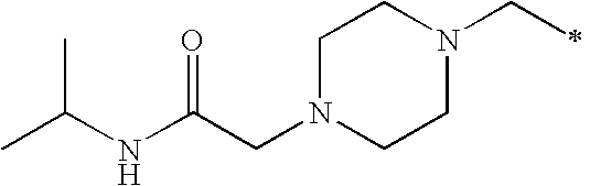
C(N1CCN(CC)CC1)C(NC(C)C)=O
